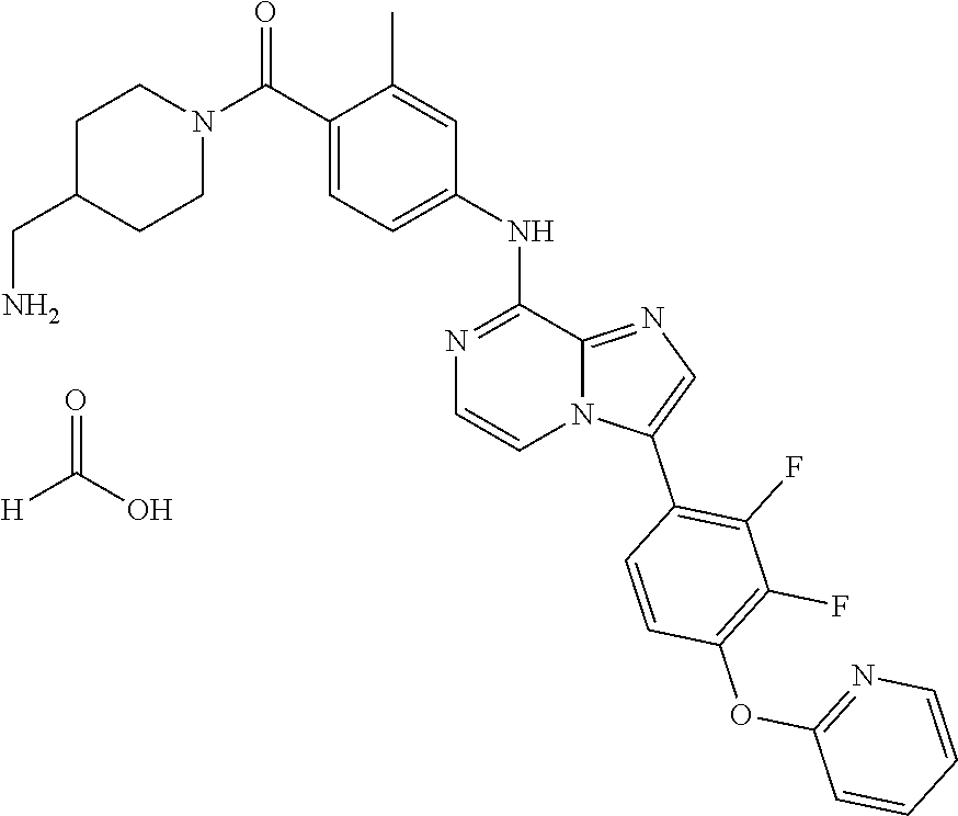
C1C(CN)CCN(C(C2=CC=C(NC3=NC=CN4C3=NC=C4C3=C(F)C(F)=C(OC4=NC=CC=C4)C=C3)C=C2C)=O)C1.O=C(O)[H]
